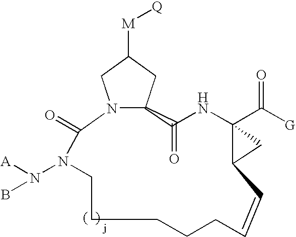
N12C(CC([M][Q])C1)C(=O)NC1(C([G])=O)C(C1)C=CCCCCCN(N([A])B)C2=O
